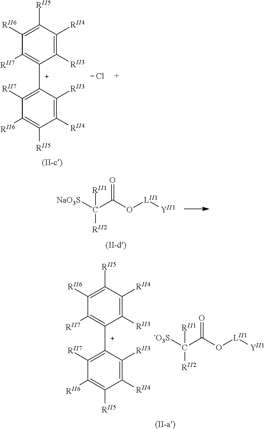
C1([RII6])=C([RII5])C([RII4])=C([RII3])C(C2=C([RII7])C([RII6])=C([RII5])C([RII4])=C2[RII3])=C1[RII7].C([-O3S])(C(O[LII1][YII1])=O)([RII2])[RII1].C1([RII6])=C([RII5])C([RII4])=C([RII3])C(C2=C([RII7])C([RII6])=C([RII5])C([RII4])=C2[RII3])=C1[RII7].[Cl-].C(C(O[LII1][YII1])=O)([RII2])([RII1])[NaO3S]
